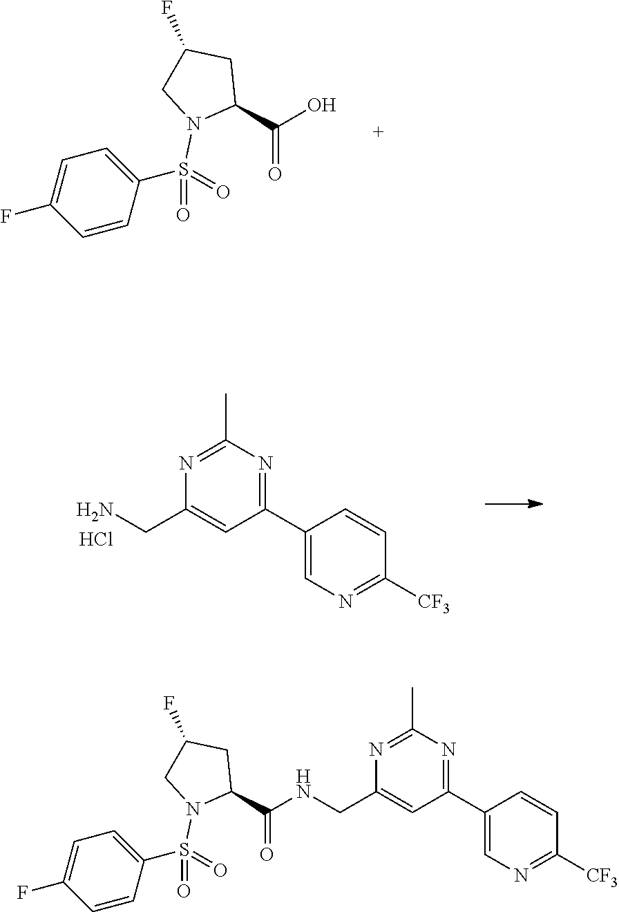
C1(S(N2C(C(O)=O)CC(F)C2)(=O)=O)=CC=C(F)C=C1.C1(C2=NC(C)=NC(CN)=C2)=CN=C([CF3])C=C1.Cl.C1(C(NCC2=CC(C3=CN=C([CF3])C=C3)=NC(C)=N2)=O)CC(F)CN1S(=O)(=O)C1=CC=C(F)C=C1
